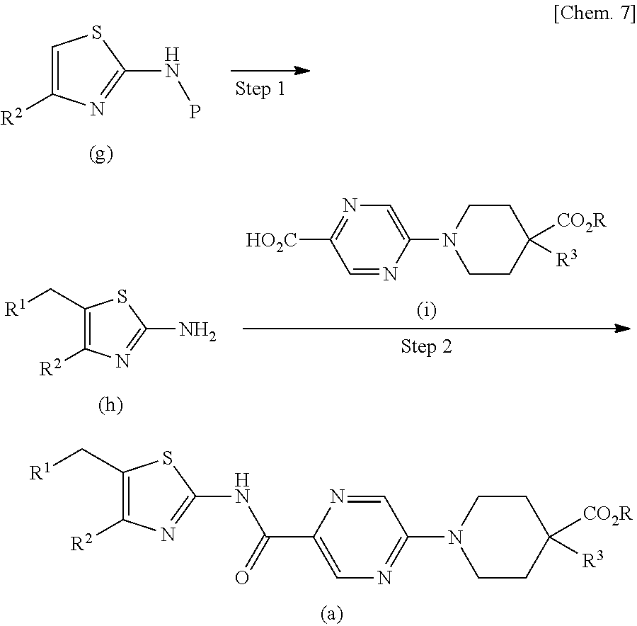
C1([R2])=C(C[R1])SC(NC(C2=CN=C(N3CCC([CO2R])([R3])CC3)C=N2)=O)=N1.C1=C([R2])N=C(NP)S1.C1([HO2C])=NC=C(N2CCC([CO2R])([R3])CC2)N=C1.C1([R2])=C(C[R1])SC(N)=N1
